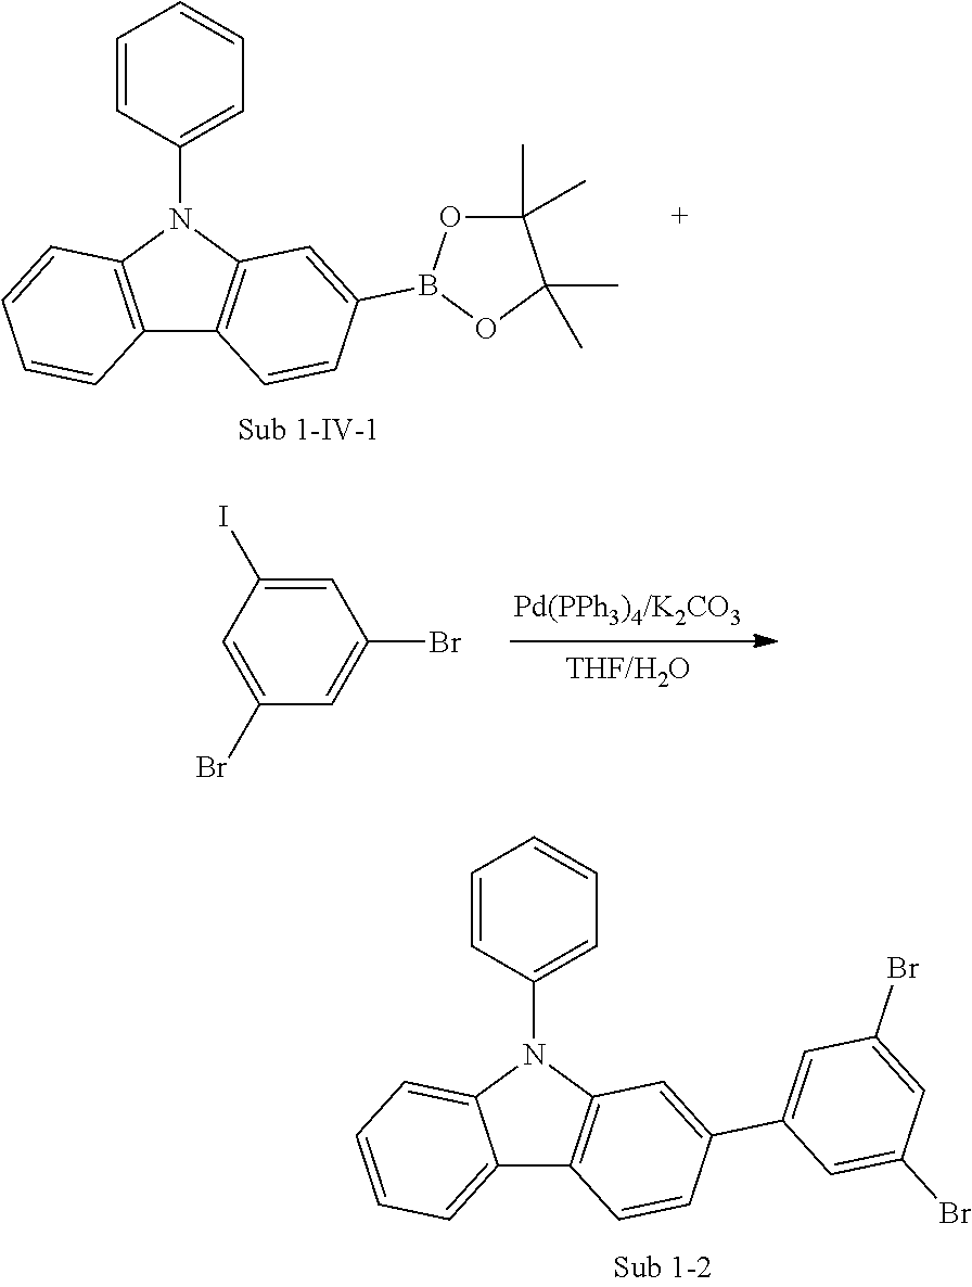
C1=C(I)C=C(Br)C=C1Br.C12=CC=CC=C1N(C1=CC=CC=C1)C1=C2C=CC(C2=CC(Br)=CC(Br)=C2)=C1.C12=C(N(C3=CC=CC=C3)C3=C1C=CC(B1OC(C)(C)C(C)(C)O1)=C3)C=CC=C2
